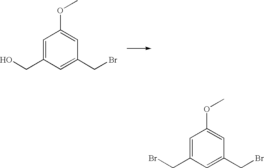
C1=C(CO)C=C(CBr)C=C1OC.C1=C(CBr)C=C(CBr)C=C1OC
